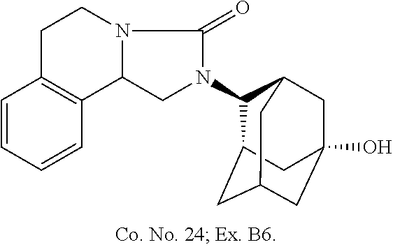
C1=CC=CC2=C1CCN1C2CN(C2C3CC4CC(O)(CC2C4)C3)C1=O
